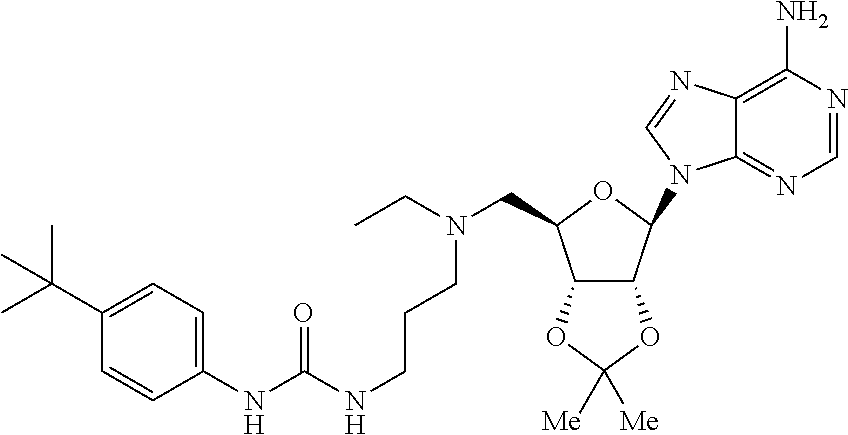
C1(NC(=O)NCCCN(CC)CC2C3C(C(N4C5=NC=NC(N)=C5N=C4)O2)OC([Me])([Me])O3)=CC=C(C(C)(C)C)C=C1
